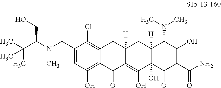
C12=C(Cl)C(CN(C(C(C)(C)C)CO)C)=CC(O)=C1C(=O)C1=C(O)C3(O)C([H])(CC1([H])C2)C(N(C)C)C(O)=C(C(N)=O)C3=O
